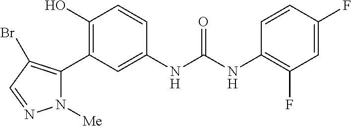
C1(O)=C(C2=C(Br)C=NN2[Me])C=C(NC(NC2=C(F)C=C(F)C=C2)=O)C=C1
